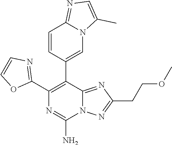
C1(C2=C(C3=CN4C(=NC=C4C)C=C3)C3=NC(CCOC)=NN3C(N)=N2)=NC=CO1
